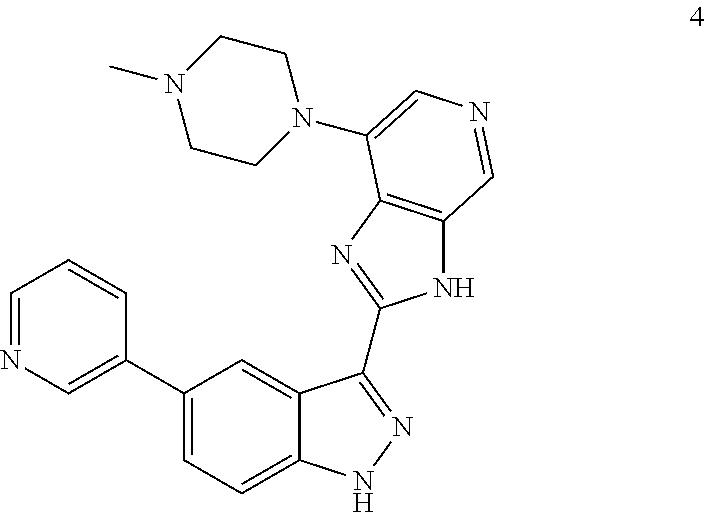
N1C2=C(N=C1C1=NNC3=CC=C(C4=CN=CC=C4)C=C31)C(N1CCN(C)CC1)=CN=C2
